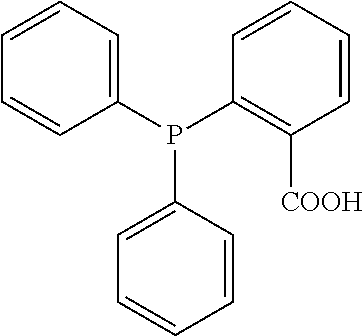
C1=CC=C(P(C2=C([COOH])C=CC=C2)C2=CC=CC=C2)C=C1
